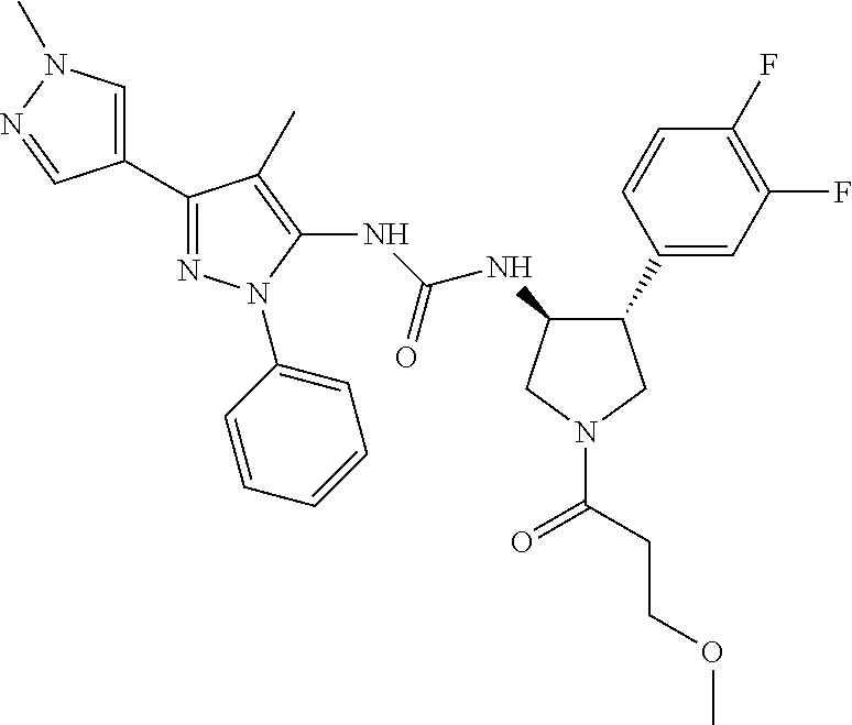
C1(C2=NN(C3=CC=CC=C3)C(NC(NC3C(C4=CC(F)=C(F)C=C4)CN(C(=O)CCOC)C3)=O)=C2C)=CN(C)N=C1
